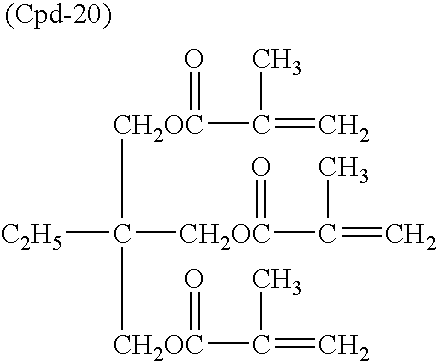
[C2H5]C([CH2OC](=O)C(C)=C)([CH2OC](=O)C(C)=C)[CH2OC](=O)C(C)=C
